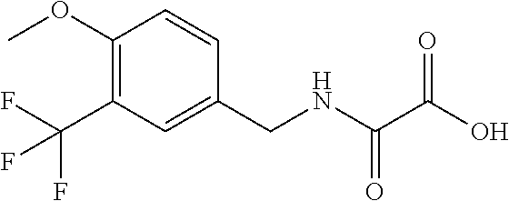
C1(CNC(C(O)=O)=O)=CC(C(F)(F)F)=C(OC)C=C1
